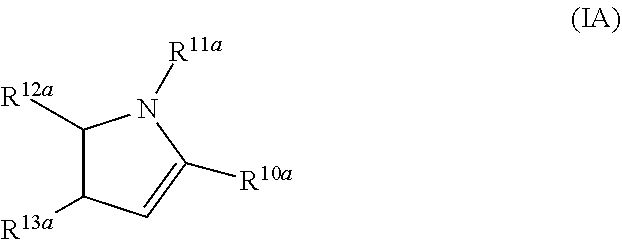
C1([R12a])C([R13a])C=C([R10a])N1[R11a]
